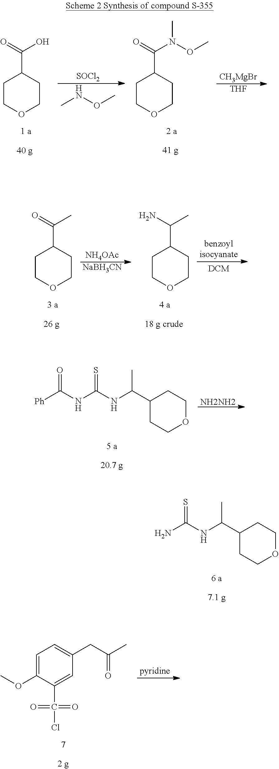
C1(C(NC(N)=S)C)CCOCC1.C1COCCC1C(=O)C.[NH4OAc].[NaBH3CN].C1COCCC1C(N)C.C1(C(NC(NC([Ph])=O)=S)C)CCOCC1.[NH2NH2].C1=C(OC)C(C(=O)(=O)Cl)=CC(CC(C)=O)=C1.C1COCCC1C(=O)O.CNOC.[SOCl2].C1COCCC1C(=O)N(OC)C.[CH3MgBr].[THF]
